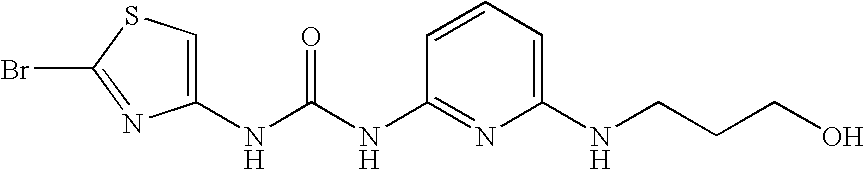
N(C(NC1=NC(NCCCO)=CC=C1)=O)C1=CSC(Br)=N1
